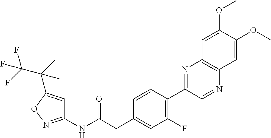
C1(NC(CC2=CC(F)=C(C3=NC4=C(N=C3)C=C(OC)C(OC)=C4)C=C2)=O)=NOC(C(C(F)(F)F)(C)C)=C1
